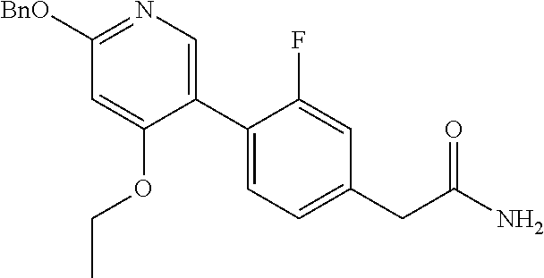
C1(C2=CN=C([BnO])C=C2OCC)=CC=C(CC(N)=O)C=C1F
